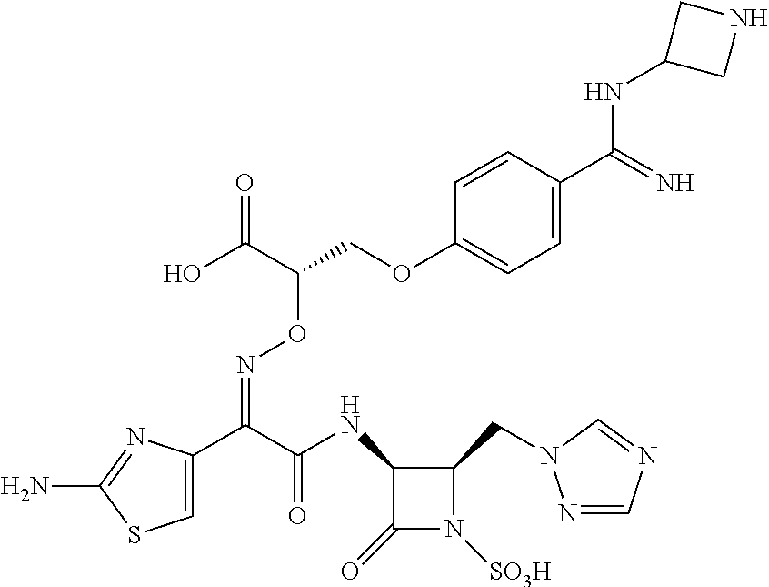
C1(C(C(NC2C(CN3N=CN=C3)N([SO3H])C2=O)=O)=NOC(COC2=CC=C(C(=N)NC3CNC3)C=C2)C(O)=O)=CSC(N)=N1
